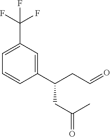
C(CC(CC(C)=O)C1=CC(C(F)(F)F)=CC=C1)=O
